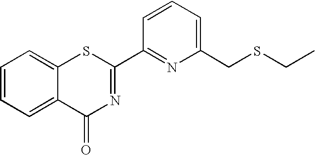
C1=CC=C(CSCC)N=C1C1=NC(=O)C2=CC=CC=C2S1
